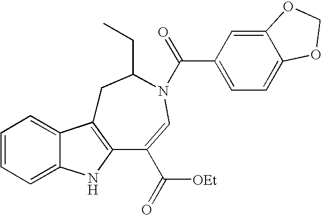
C1=CC=C2C(=C1)C1=C(N2)C(C(=O)[OEt])=CN(C(=O)C2=CC=C3C(=C2)OCO3)C(CC)C1
